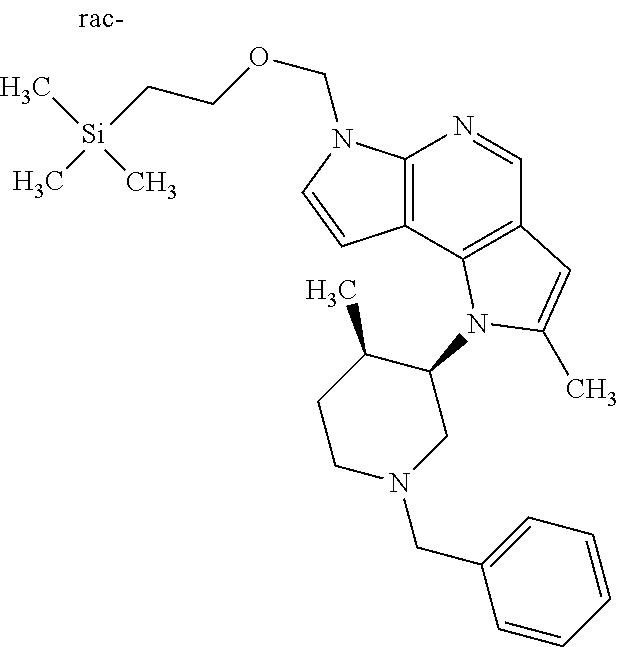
[Si](CCOCN1C2=C(C=C1)C1=C(C=N2)C=C(C)N1C1C(C)CCN(CC2=CC=CC=C2)C1)(C)(C)C
